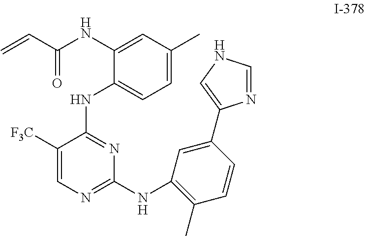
C=CC(NC1=CC(C)=CC=C1NC1=NC(NC2=C(C)C=CC(C3=CNC=N3)=C2)=NC=C1[F3C])=O
